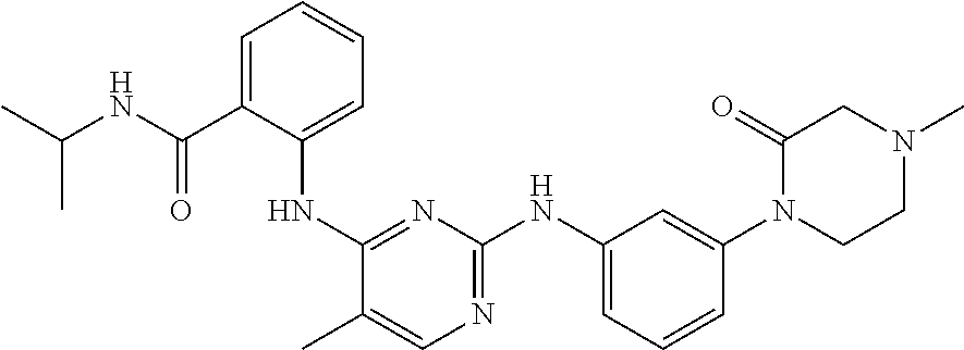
N1=C(NC2=CC=CC(N3CCN(C)CC3=O)=C2)N=C(NC2=CC=CC=C2C(NC(C)C)=O)C(C)=C1
